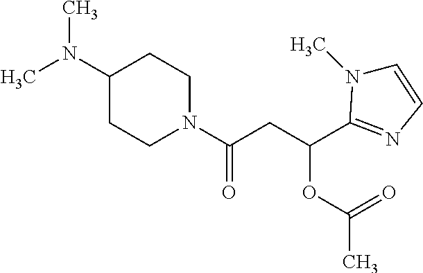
CN(C1CCN(C(CC(OC(=O)C)C2=NC=CN2C)=O)CC1)C
